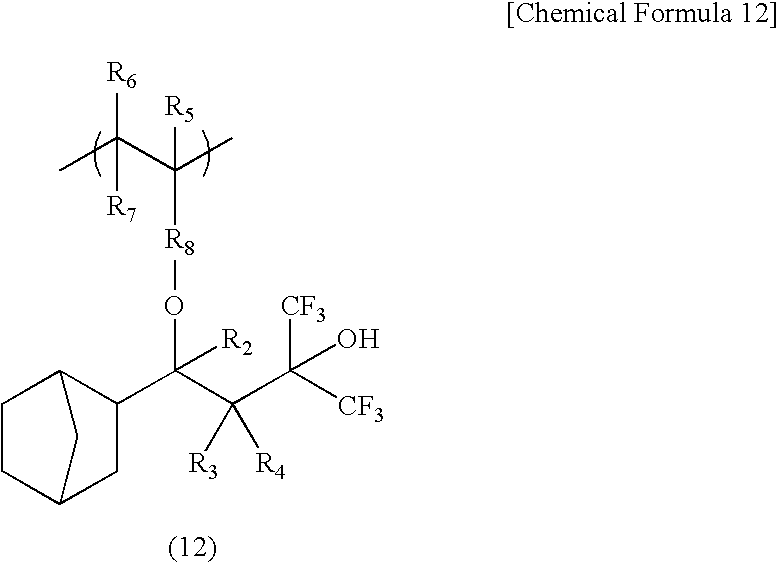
C1C2CC(C(C(C([CF3])([CF3])O)([R3])[R4])(O[R8]C(C)(C(C)([R6])[R7])[R5])[R2])C(C1)C2
